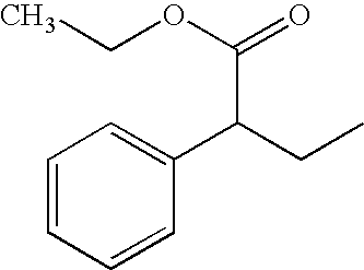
C1=CC=CC(C(CC)C(OCC)=O)=C1
